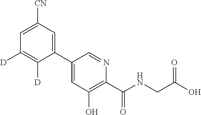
C1(C2=CC(O)=C(C(NCC(O)=O)=O)N=C2)=CC([CN])=CC([D])=C1[D]
